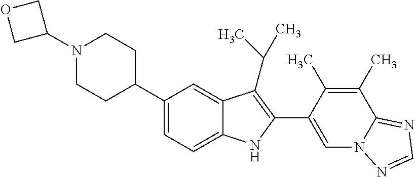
C1=C(C2=C(C(C)C)C3=CC(C4CCN(C5COC5)CC4)=CC=C3N2)C(C)=C(C)C2=NC=NN12
